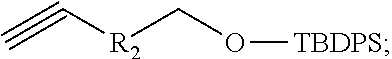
C#C[R2]CO[TBDPS]
